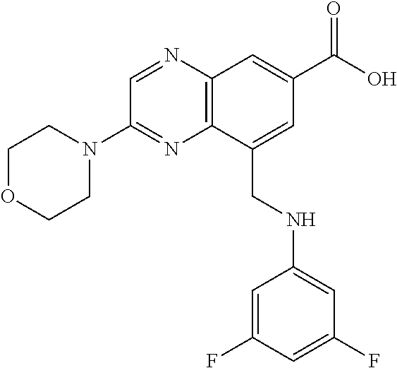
C12=C(C(CNC3=CC(F)=CC(F)=C3)=CC(C(O)=O)=C1)N=C(N1CCOCC1)C=N2
